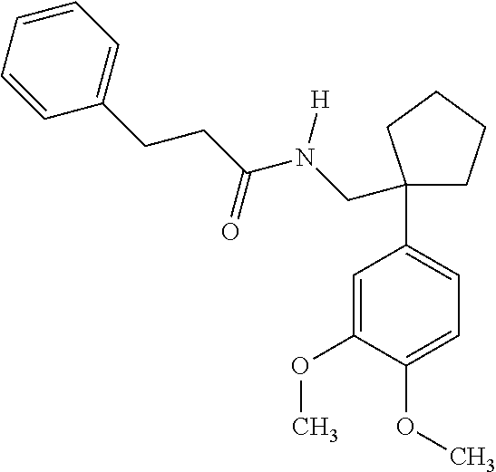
O(C1=CC=C(C2(CN(C(=O)CCC3=CC=CC=C3)[H])CCCC2)C=C1OC)C
